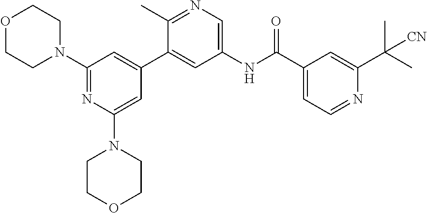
O1CCN(C2=NC(N3CCOCC3)=CC(C3=CC(NC(C4=CC=NC(C(C)(C)[CN])=C4)=O)=CN=C3C)=C2)CC1
